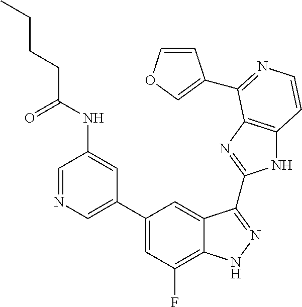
C1=C(C2=CC(F)=C3C(=C2)C(C2=NC4=C(N2)C=CN=C4C2=COC=C2)=NN3)C=C(NC(CCCC)=O)C=N1
